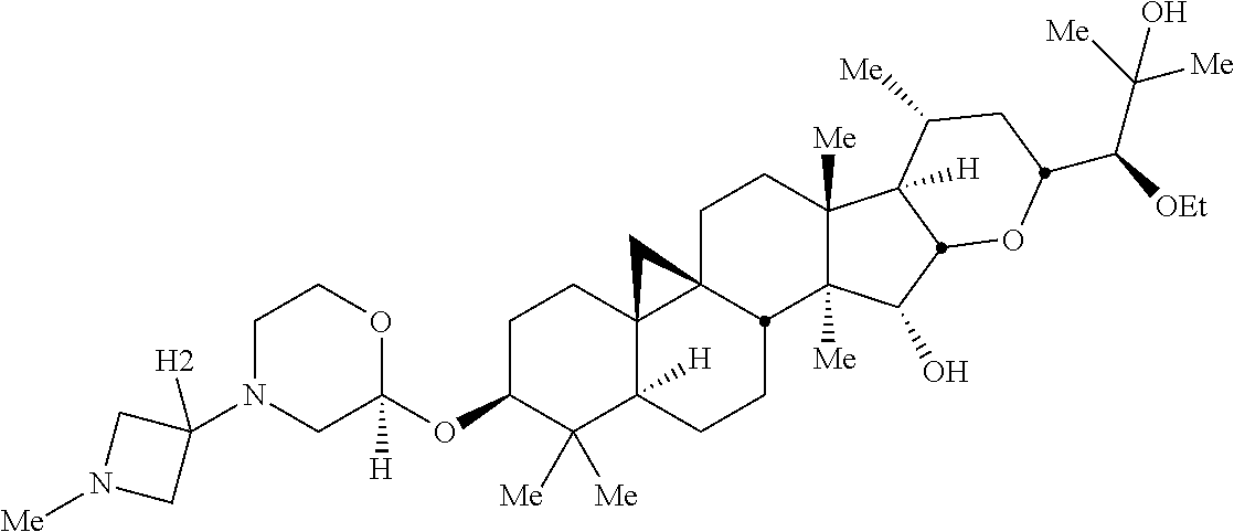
C1N(C2([H2])CN([Me])C2)CC(OC2C([Me])([Me])C3([H])C4(CC2)C2(CCC5([Me])C([Me])(C(O)C6C5([H])C([Me])CC(C([OEt])C([Me])([Me])O)O6)C2CC3)C4)([H])OC1
